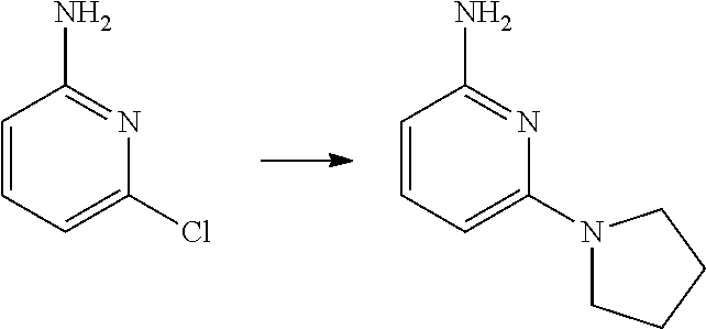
C1=CC=C(Cl)N=C1N.C1=CC=C(N2CCCC2)N=C1N
